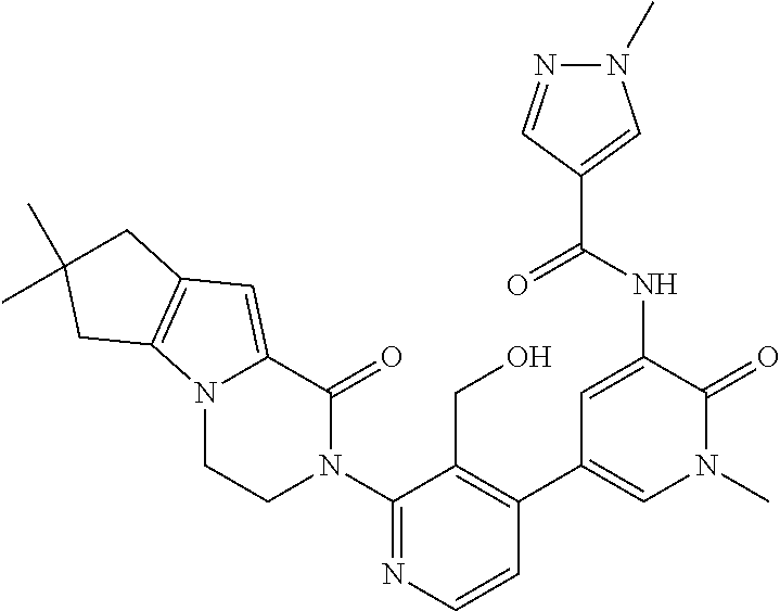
N12CCN(C3=NC=CC(C4=CN(C)C(=O)C(NC(C5=CN(C)N=C5)=O)=C4)=C3CO)C(=O)C1=CC1=C2CC(C)(C)C1
